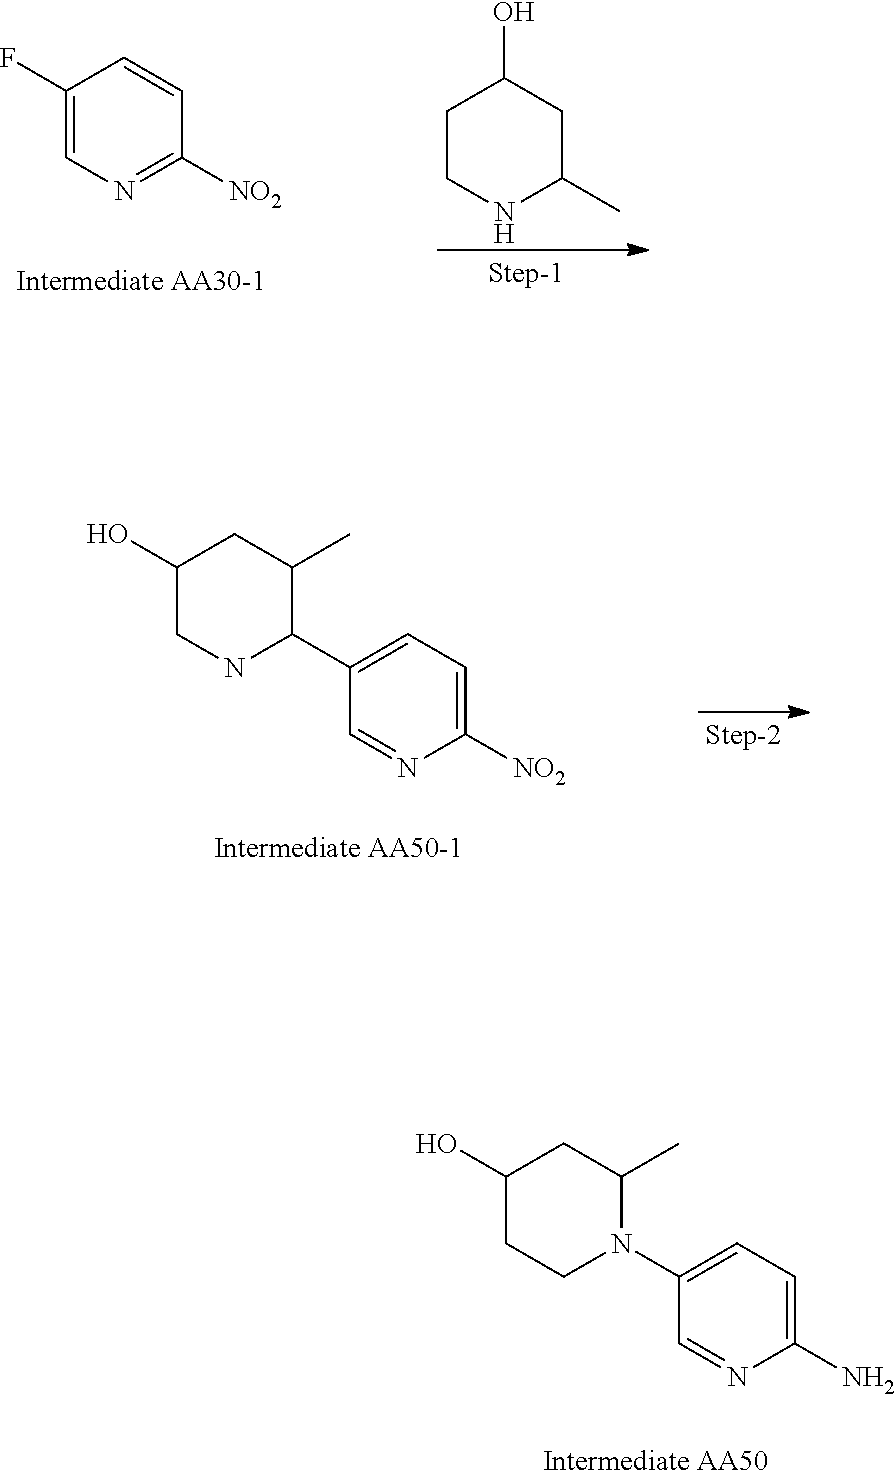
C1CNC(C)CC1O.C1(F)=CN=C([NO2])C=C1.C1(O)CNC(C2=CC=C([NO2])N=C2)C(C)C1.C1(O)CCN(C2=CC=C(N)N=C2)C(C)C1
